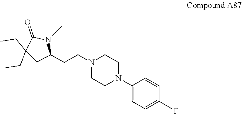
C1=CC(N2CCN(CCC3N(C)C(=O)C(CC)(CC)C3)CC2)=CC=C1F
